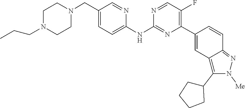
C1CN(CCC)CCN1CC1=CC=C(NC2=NC(C3=CC4=C(C5CCCC5)N([Me])N=C4C=C3)=C(F)C=N2)N=C1
